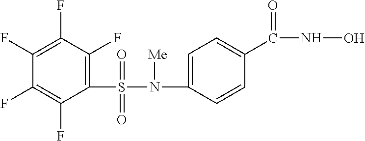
C1(S(N(C2=CC=C(C(NO)=O)C=C2)[Me])(=O)=O)=C(F)C(F)=C(F)C(F)=C1F
